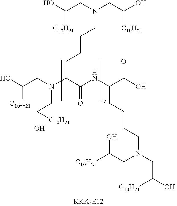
C(CC(NC(C(N(CC([C10H21])O)CC([C10H21])O)CCCCN(CC([C10H21])O)CC([C10H21])O)=O)C(O)=O)CCN(CC(O)[C10H21])CC([C10H21])[OH]
